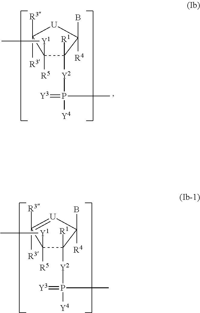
C1([Y1]C)([R5])C([R1])([Y2]P(=[Y3])([Y4])C)C(B)([R4])[U]C1([R3])[R3].C1([Y1]C)([R5])C([R1])([Y2]P(=[Y3])([Y4])C)C(B)([R4])[U]=C1([R3])[R3]
